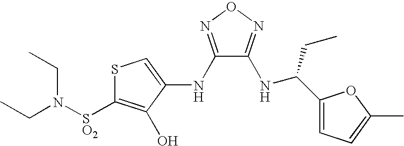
CCN(CC)[SO2]C1=C(O)C(NC2=NON=C2NC(C2=CC=C(C)O2)CC)=CS1
